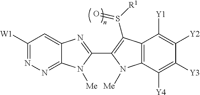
C1([W1])=NN=C2C(=C1)N=C(C1=C(S(=O)[R1])C3=C(C([Y4])=C([Y3])C([Y2])=C3[Y1])N1[Me])N2[Me]
